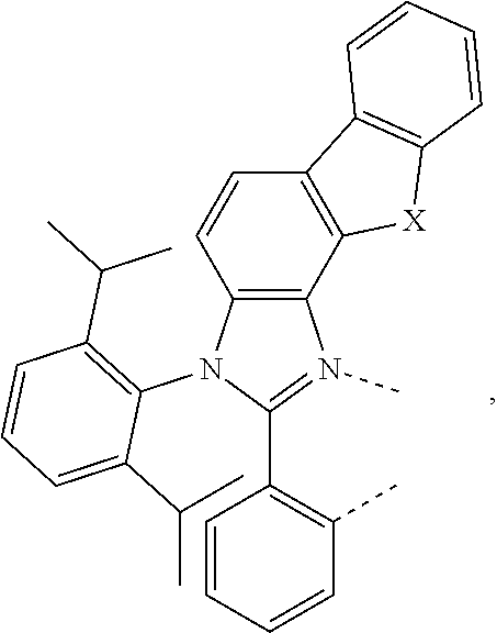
C12=C(N(C3=C(C(C)C)C=CC=C3C(C)C)C(C3=C(C)C=CC=C3)=N1C)C=CC1=C2[X]C2=C1C=CC=C2
